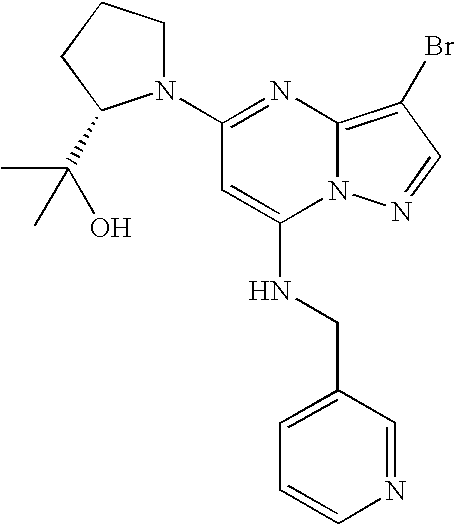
C1(N2CCCC2C(O)(C)C)=NC2=C(Br)C=NN2C(NCC2=CC=CN=C2)=C1
